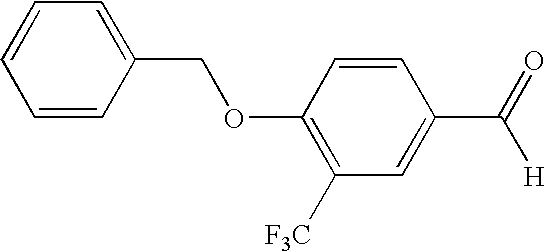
C1=CC(COC2=C([F3C])C=C(C([H])=O)C=C2)=CC=C1
